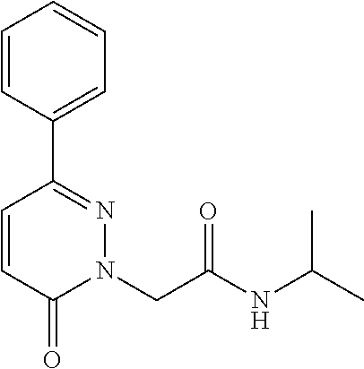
C1=CC(C2=NN(CC(NC(C)C)=O)C(=O)C=C2)=CC=C1
